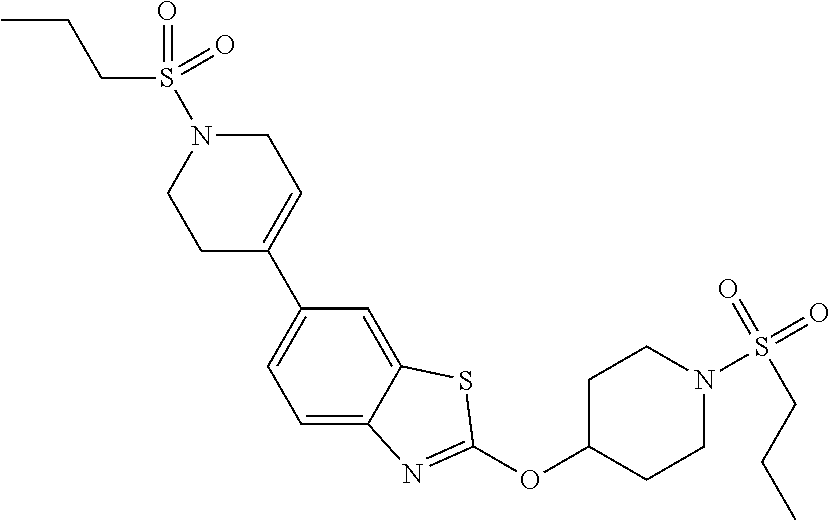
C1C(C2=CC=C3C(=C2)SC(OC2CCN(S(CCC)(=O)=O)CC2)=N3)=CCN(S(=O)(CCC)=O)C1
